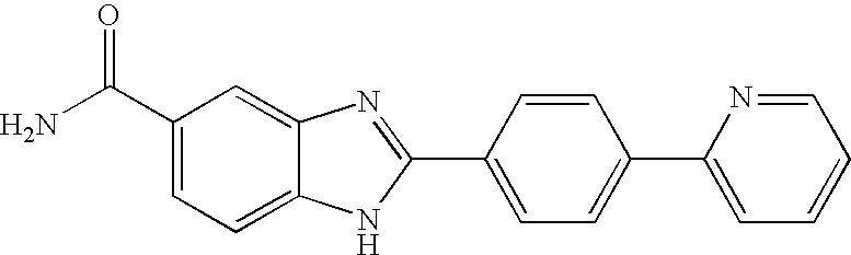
C1(C(N)=O)=CC=C2C(=C1)N=C(C1=CC=C(C3=CC=CC=N3)C=C1)N2
